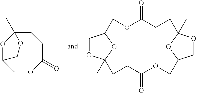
C1OC2(C)OC1COC(=O)CCC1(C)OCC(O1)COC(=O)CC2.O1C2COC(=O)CCC1(C)OC2
